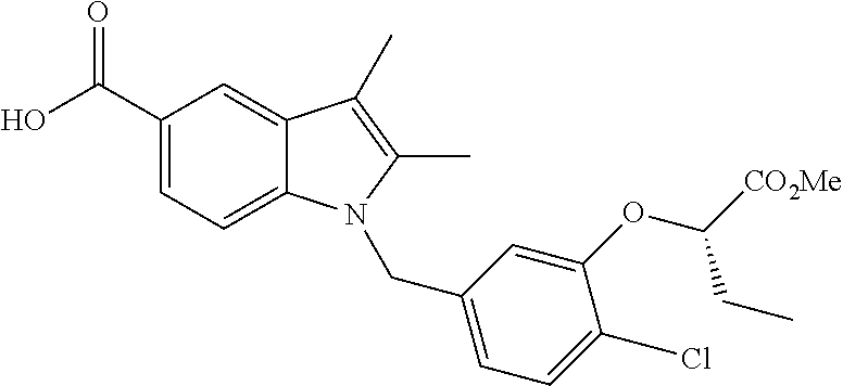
OC(C1=CC=C2C(=C1)C(C)=C(C)N2CC1=CC=C(Cl)C(OC([CO2Me])CC)=C1)=O
